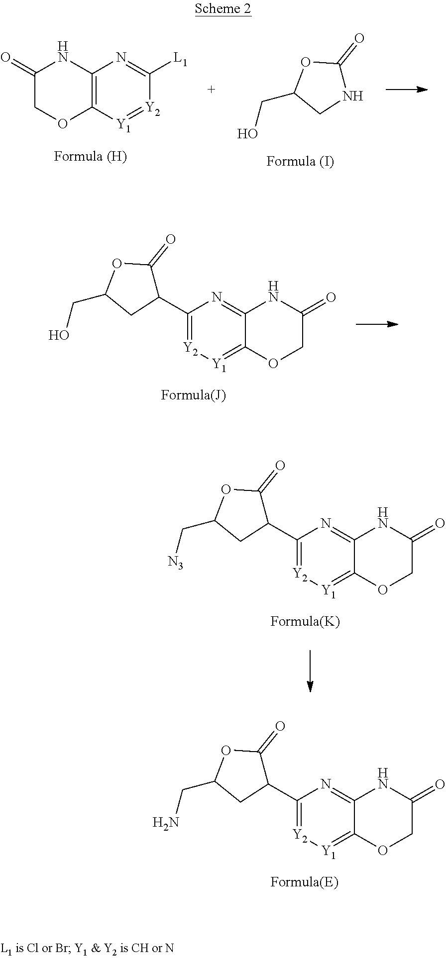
C12=NC(C3CC(CN)OC3=O)=[Y2][Y1]=C1OCC(=O)N2.C12=C([Y1]=[Y2]C([L1])=N1)OCC(=O)N2.C(C1CNC(=O)O1)O.C12=NC(C3CC(CO)OC3=O)=[Y2][Y1]=C1OCC(=O)N2.C12=NC(C3CC(C[N3])OC3=O)=[Y2][Y1]=C1OCC(=O)N2
